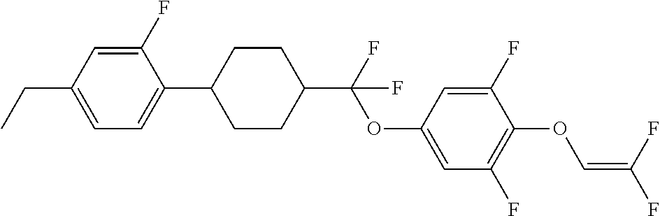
C1(F)=CC(CC)=CC=C1C1CCC(C(F)(OC2=CC(F)=C(OC=C(F)F)C(F)=C2)F)CC1
